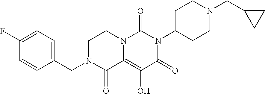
C1(CN2C(=O)C3=C(O)C(=O)N(C4CCN(CC5CC5)CC4)C(=O)N3CC2)=CC=C(F)C=C1
